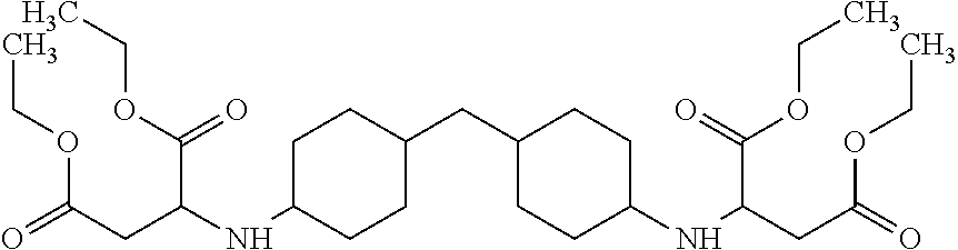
C1C(NC(C(OCC)=O)CC(OCC)=O)CCC(CC2CCC(NC(C(OCC)=O)CC(=O)OCC)CC2)C1
